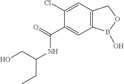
C1(Cl)=CC2=C(C=C1C(=O)NC(CC)CO)B(O)OC2
